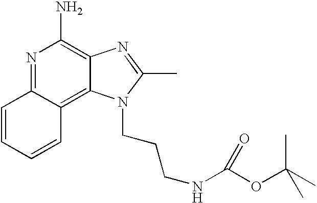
N1=C2C(=C3C(=C1N)N=C(C)N3CCCNC(OC(C)(C)C)=O)C=CC=C2
